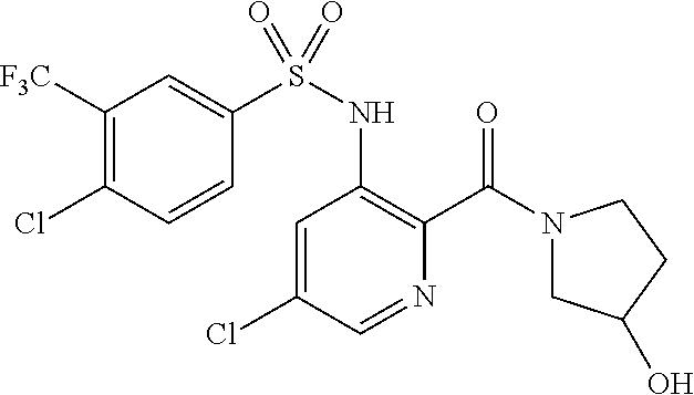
C1=C(Cl)C=NC(C(N2CC(O)CC2)=O)=C1NS(=O)(C1=CC([F3C])=C(Cl)C=C1)=O
